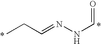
CCC=NNC=O
